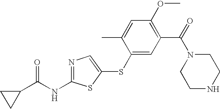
C1(C(NC2=NC=C(SC3=CC(C(=O)N4CCNCC4)=C(OC)C=C3C)S2)=O)CC1
